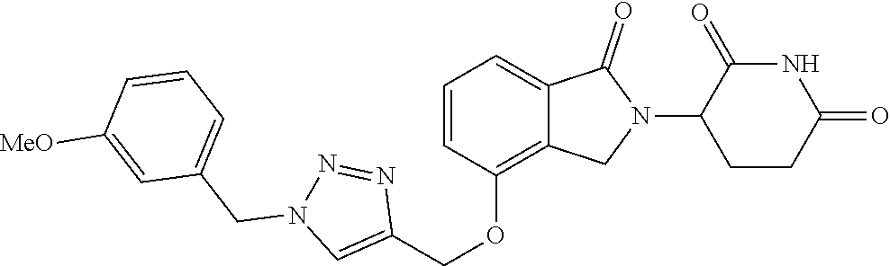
C1(OCC2=CN(CC3=CC=CC([MeO])=C3)N=N2)=C2C(=CC=C1)C(=O)N(C1CCC(=O)NC1=O)C2
